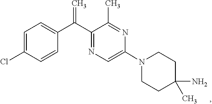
C1C(N)(C)CCN(C2=CN=C(C(C3=CC=C(Cl)C=C3)=C)C(C)=N2)C1
